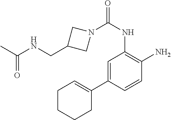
N1(C(NC2=C(N)C=CC(C3=CCCCC3)=C2)=O)CC(CNC(C)=O)C1
